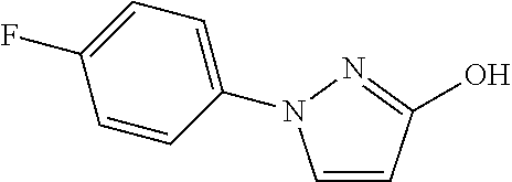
C1=CC(O)=NN1C1=CC=C(F)C=C1
